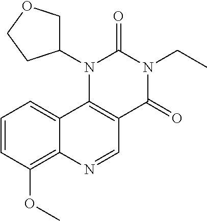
C1=CC(OC)=C2C(=C1)C1=C(C=N2)C(=O)N(CC)C(=O)N1C1COCC1
